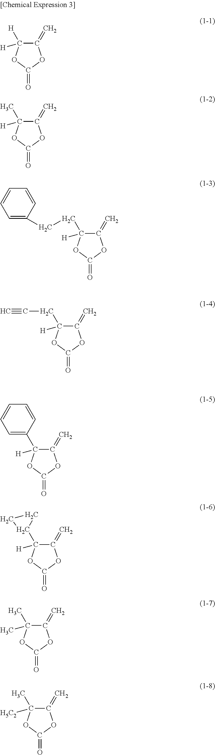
C1(=C)C([H])([H])OC(=O)O1.C1(=C)C(C)([H])OC(=O)O1.C1(=C)C(CCC2=CC=CC=C2)([H])OC(=O)O1.C1(=C)C(CC#C)([H])OC(=O)O1.C1(=C)C(C2=CC=CC=C2)([H])OC(=O)O1.C1(=C)C(C2CC2)([H])OC(=O)O1.C1(=C)C(C)(C)OC(=O)O1.C1(=C)C(C)([H5C2])OC(=O)O1
